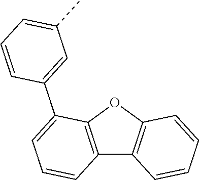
C12=C(OC3=C1C=CC=C3)C(C1=CC(C)=CC=C1)=CC=C2
